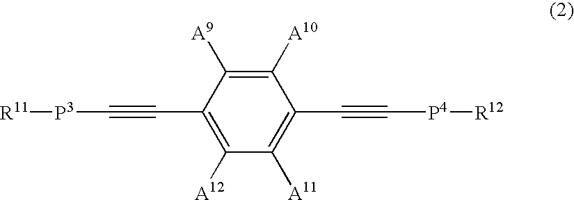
C1(C#C[P3][R11])=C([A12])C([A11])=C(C#C[P4][R12])C([A10])=C1[A9]
